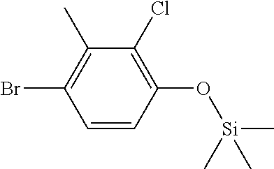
C1(O[Si](C)(C)C)=C(Cl)C(C)=C(Br)C=C1
